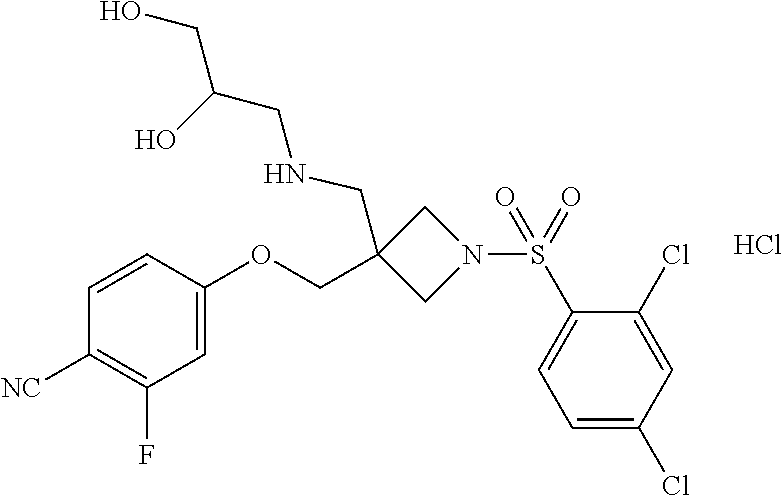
C1=CC(OCC2(CNCC(CO)O)CN(S(C3=CC=C(Cl)C=C3Cl)(=O)=O)C2)=CC(F)=C1[NC].Cl
